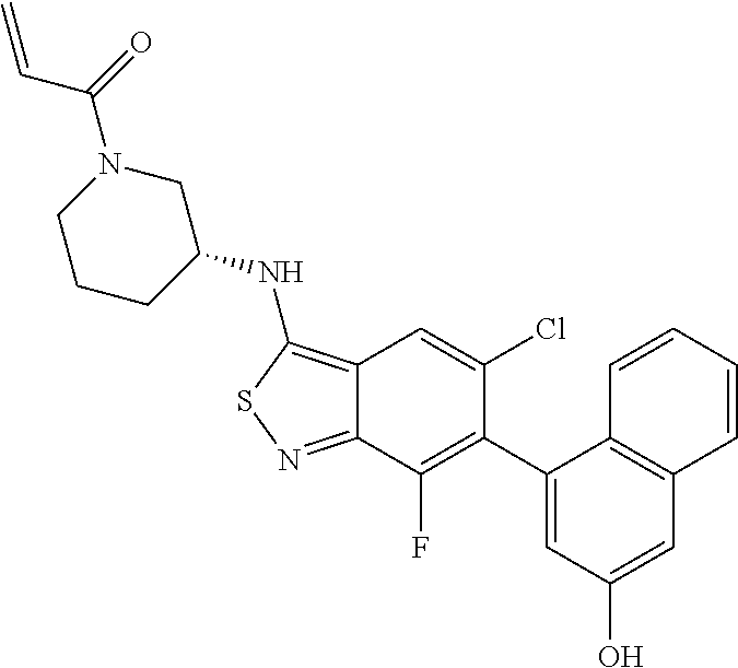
C1(C2=C(F)C3=NSC(NC4CN(C(C=C)=O)CCC4)=C3C=C2Cl)=CC(O)=CC2=C1C=CC=C2
